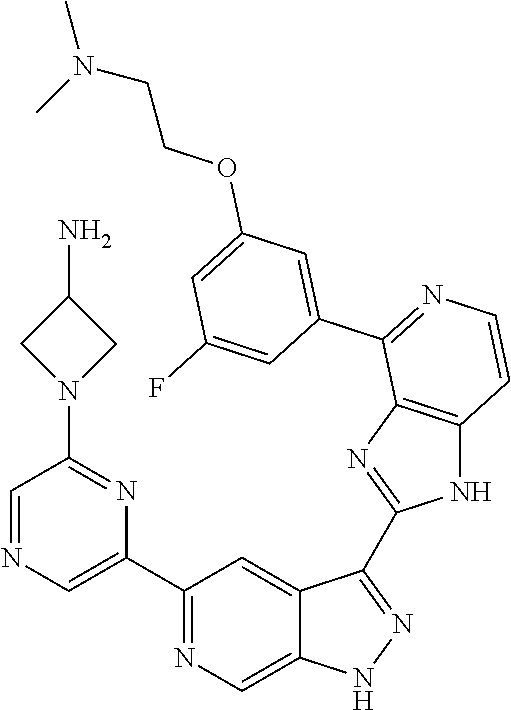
C1(C2=CN=CC(N3CC(N)C3)=N2)=NC=C2C(=C1)C(C1=NC3=C(N1)C=CN=C3C1=CC(OCCN(C)C)=CC(F)=C1)=NN2
